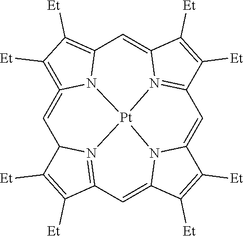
C12=C([Et])C([Et])=C3=CC4C([Et])=C([Et])C5=N4[Pt]4(N13)N1=C(C([Et])=C([Et])C1=C2)C=C1N4C(=C5)C([Et])=C1[Et]
